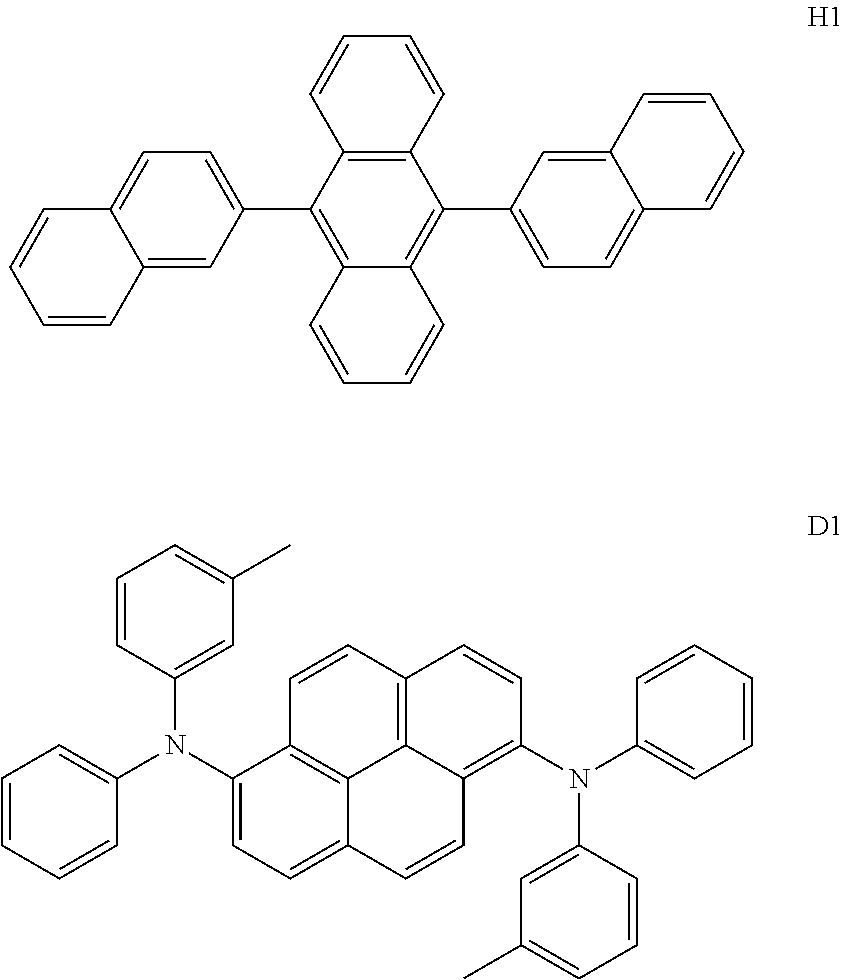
C1=CC2=C(C=C1)C(C1=CC=C3C(=C1)C=CC=C3)=C1C(=C2C2=CC=C3C(=C2)C=CC=C3)C=CC=C1.C1=CC(N(C2=CC=CC=C2)C2=CC=C3C4=C2C=CC2=C4C(=C(N(C4=CC(C)=CC=C4)C4=CC=CC=C4)C=C2)C=C3)=CC(C)=C1
